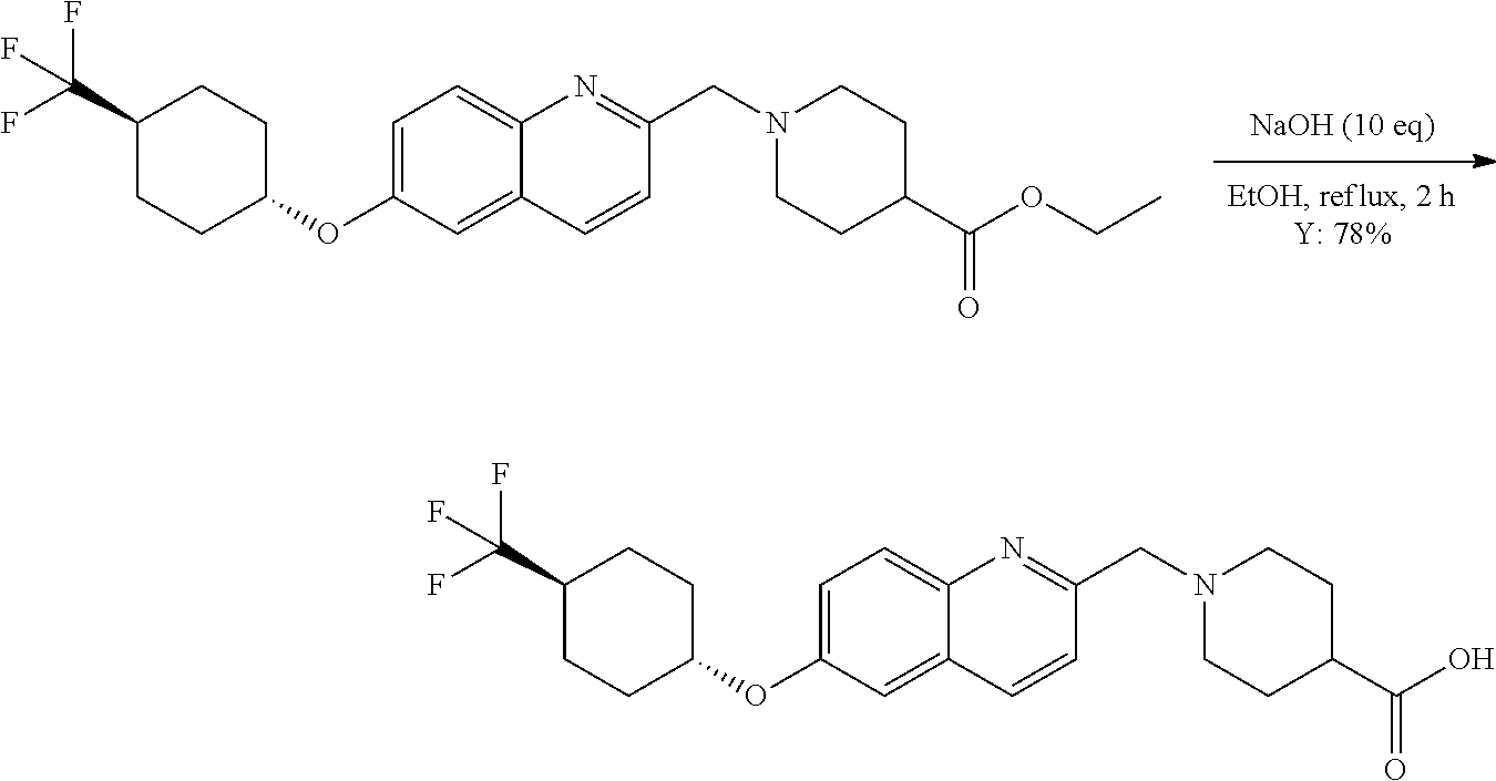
C1=C(OC2CCC(C(F)(F)F)CC2)C=C2C(=C1)N=C(CN1CCC(C(OCC)=O)CC1)C=C2.C1=C(OC2CCC(C(F)(F)F)CC2)C=C2C(=C1)N=C(CN1CCC(C(O)=O)CC1)C=C2
